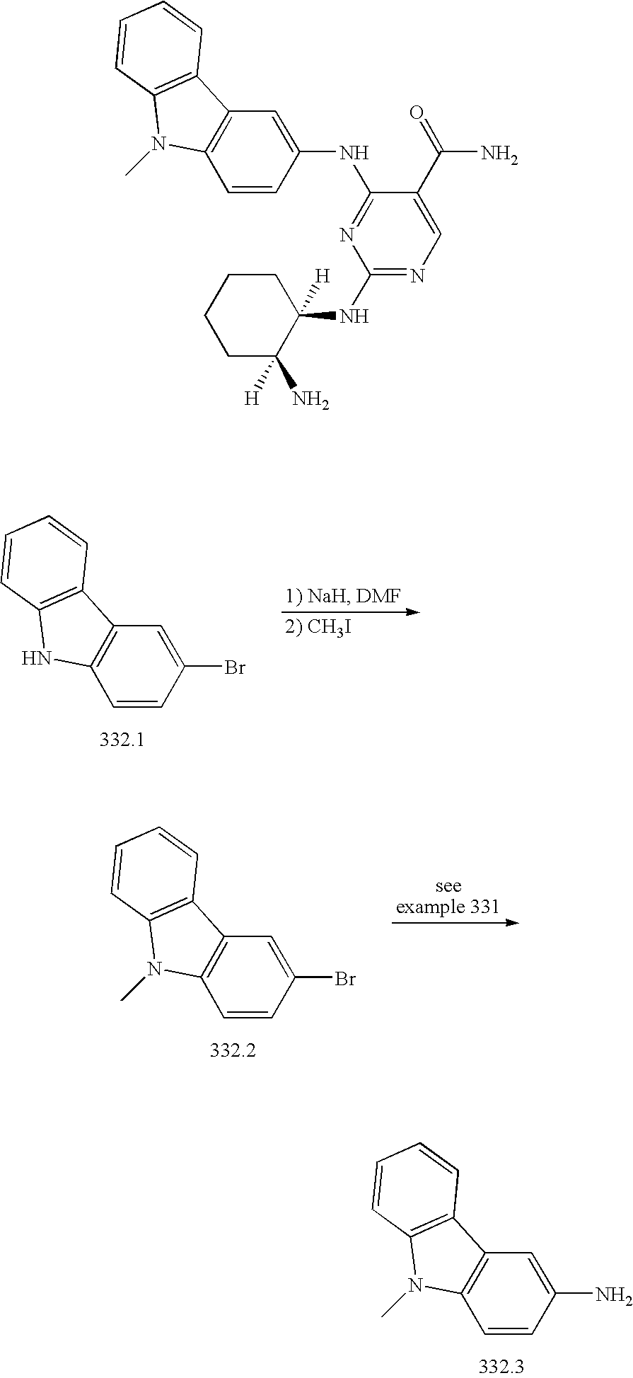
NC1=CC2=C(C=C1)N(C)C1=C2C=CC=C1.BrC1=CC2=C(C=C1)NC1=C2C=CC=C1.BrC1=CC2=C(C=C1)N(C)C1=C2C=CC=C1.N1=C(NC2=CC3=C(C=C2)N(C)C2=C3C=CC=C2)C(C(=O)N)=CN=C1NC1([H])CCCCC1(N)[H]
